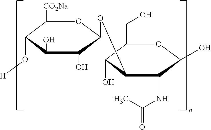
C1([CO2Na])C(O[H])C(O)C(O)C(OC2C(O)C(CO)OC(O)C2NC(C)=O)O1
